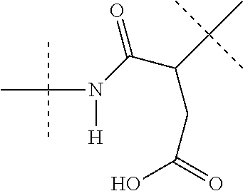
CC(N(C(=O)C(CC(O)=O)C(C)(C)C)[H])(C)C
